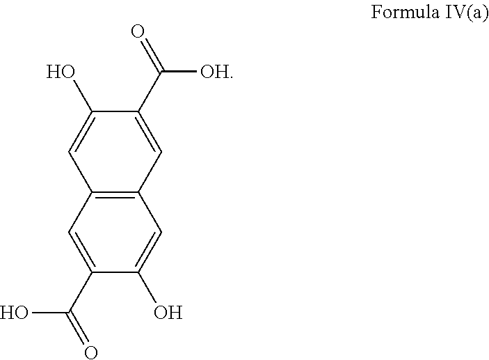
C1=C(O)C(C([OH])=O)=CC2=C1C=C(C(O)=O)C(O)=C2
